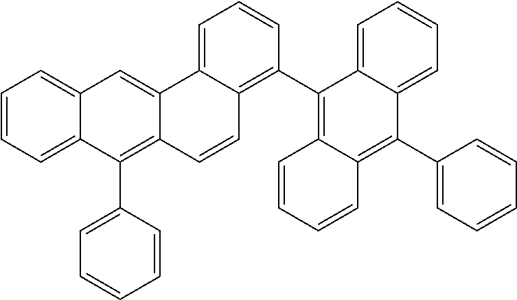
C1=CC=C2C(=C1)C=C1C(=C2C2=CC=CC=C2)C=CC2=C(C3=C4C(=C(C5=CC=CC=C5)C5=CC=CC=C35)C=CC=C4)C=CC=C12
